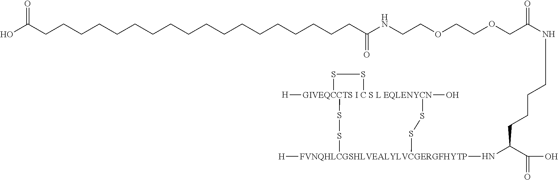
C(CCC(C(O)=O)N[FVNQHLCGSHLVEALYLVCGERGFHYTP]1([H])SS[GIVEQCCTS I C S L EQLENYCN]2([H])(O)(SS1)SS2)CNC(COCCOCCNC(CCCCCCCCCCCCCCCCCCC(O)=O)=O)=O
